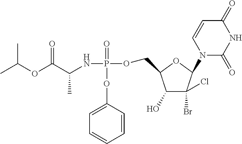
C1=CC(OP(NC(C(OC(C)C)=O)C)(=O)OCC2C(O)C(Br)(Cl)C(N3C(=O)NC(=O)C=C3)O2)=CC=C1
